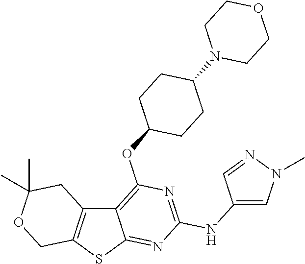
C12=C(SC3=NC(NC4=CN(C)N=C4)=NC(OC4CCC(N5CCOCC5)CC4)=C13)COC(C)(C)C2
